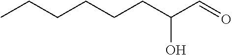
CCCCCCC(C=O)O
